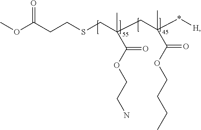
COC(CCSCC(CC(*[H])(C)C(OCCCC)=O)(C)C(OCCN)=O)=O
